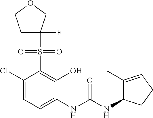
C1(Cl)=CC=C(NC(NC2C(C)=CCC2)=O)C(O)=C1S(=O)(=O)C1(F)CCOC1
